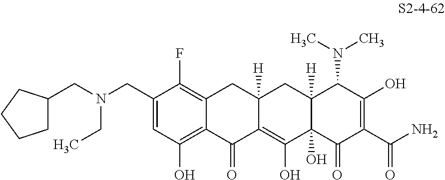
C1(CN(CC2CCCC2)CC)=CC(O)=C2C(=C1F)CC1([H])C(=C(O)C3(O)C([H])(C1)C(N(C)C)C(O)=C(C(N)=O)C3=O)C2=O
